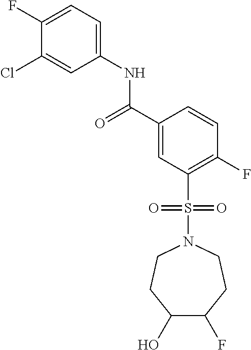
C1(F)=CC=C(NC(C2=CC(S(N3CCC(O)C(F)CC3)(=O)=O)=C(F)C=C2)=O)C=C1Cl
